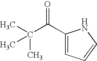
C1(C(C(C)(C)C)=O)=CC=CN1
